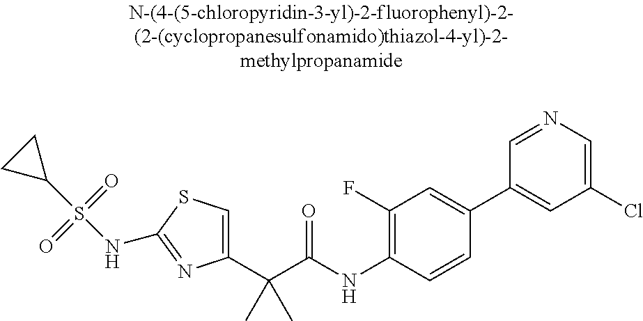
C1(C(C(NC2=C(F)C=C(C3=CC(Cl)=CN=C3)C=C2)=O)(C)C)=CSC(NS(C2CC2)(=O)=O)=N1
